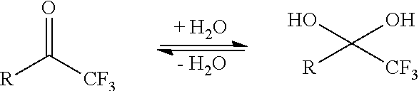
[- H2O].[R]C([CF3])=O.[R]C([CF3])(O)O
